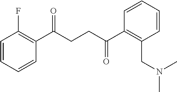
C1(C(CCC(C2=C(CN(C)C)C=CC=C2)=O)=O)=C(F)C=CC=C1
